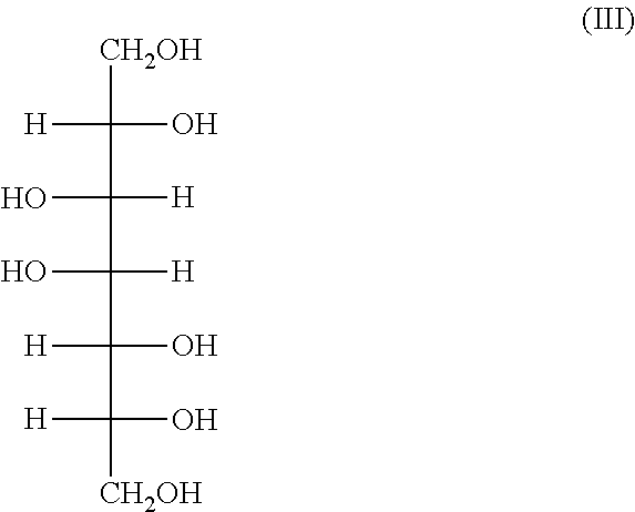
[CH2OH]C(C([H])(O)C(O)([H])C([H])(O)C([H])(O)[CH2OH])([H])O
